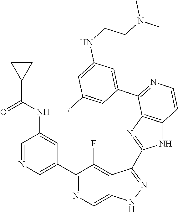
C1=NC=C(C2=NC=C3C(=C2F)C(C2=NC4=C(N2)C=CN=C4C2=CC(NCCN(C)C)=CC(F)=C2)=NN3)C=C1NC(C1CC1)=O
